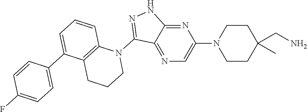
N1(C2=NNC3=NC(N4CCC(C)(CN)CC4)=CN=C23)C2=C(CCC1)C(C1=CC=C(F)C=C1)=CC=C2
